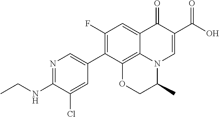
C12=C3C(C4=CN=C(NCC)C(Cl)=C4)=C(F)C=C1C(=O)C(C(O)=O)=CN2C(C)CO3
